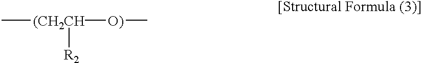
C[(CH2CH]([O)]C)[R2]
